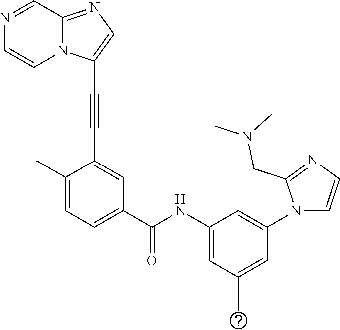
N1=CC2=NC=C(C#CC3=CC(C(NC4=CC(C)=CC(N5C=CN=C5CN(C)C)=C4)=O)=CC=C3C)N2C=C1
